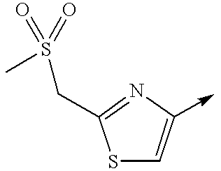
S1C=C(->C)N=C1CS(C)(=O)=O
